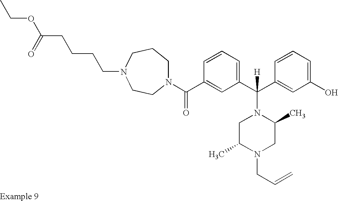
N1(C(C2=CC(C(C3=CC(O)=CC=C3)([H])N3CC(C)N(CC=C)CC3C)=CC=C2)=O)CCCN(CCCCC(OCC)=O)CC1
